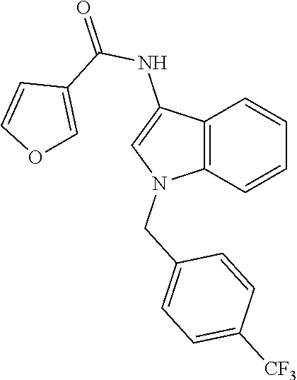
C12=C(C=CC=C1)N(CC1=CC=C([CF3])C=C1)C=C2NC(=O)C1=COC=C1
